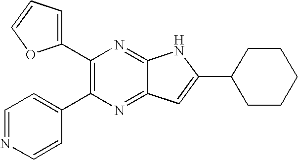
C1(C2=C(C3=CC=NC=C3)N=C3C(=N2)NC(C2CCCCC2)=C3)=CC=CO1
